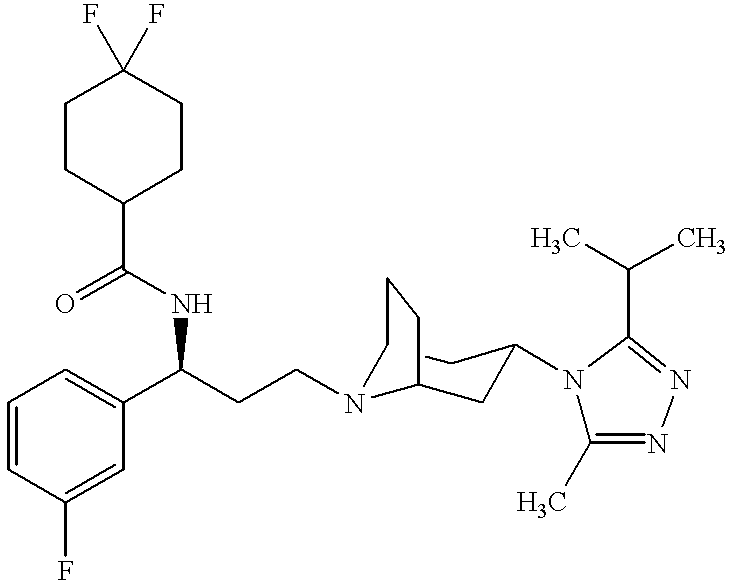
C1=CC(F)=CC(C(CCN2CCCC2CC(CC)N2C(C)=NN=C2C(C)C)NC(=O)C2CCC(F)(F)CC2)=C1
